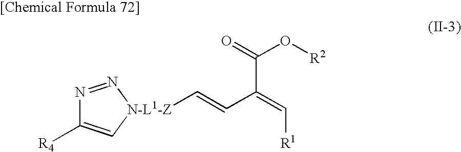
N1=N[N-L1-Z](C=CC(=C[R1])C(=O)O[R2])C=C1[R4]
